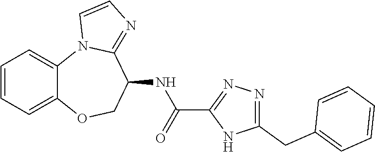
C12=CC=CC=C1N1C(=NC=C1)C(NC(C1=NN=C(CC3=CC=CC=C3)N1)=O)CO2
